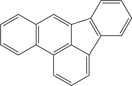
C12=C(C3=C4C(=C1)C1=C(C4=CC=C3)C=CC=C1)C=CC=C2
